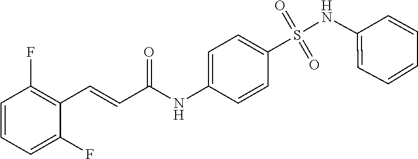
C1=CC=C(F)C(C=CC(NC2=CC=C(S(=O)(=O)NC3=CC=CC=C3)C=C2)=O)=C1F
